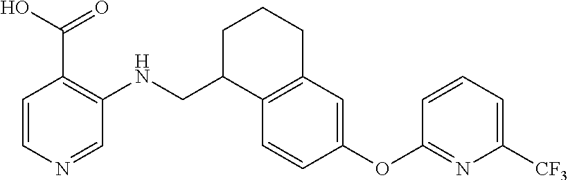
C(C1C2=C(CCC1)C=C(OC1=NC([CF3])=CC=C1)C=C2)NC1=C(C(=O)O)C=CN=C1
